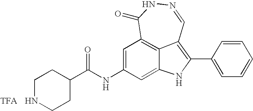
N1=CC2=C(C3=CC=CC=C3)NC3=CC(NC(C4CCNCC4)=O)=CC(=C23)C(=O)N1.[TFA]
